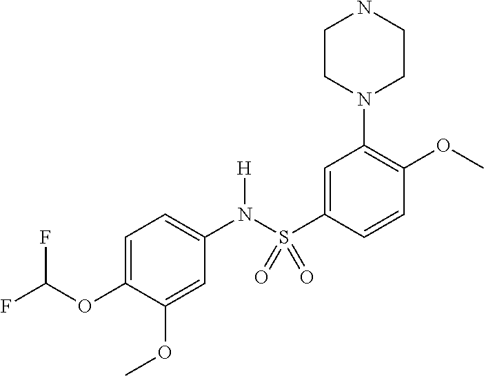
C1=C(OC(F)F)C(OC)=CC(N(S(C2=CC(N3CCNCC3)=C(OC)C=C2)(=O)=O)[H])=C1
